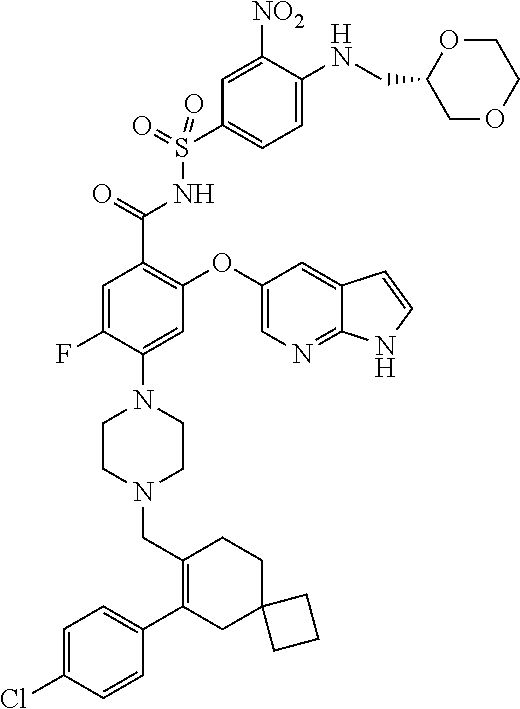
C1=C(Cl)C=CC(C2=C(CN3CCN(C4=CC(OC5=CN=C6C(=C5)C=CN6)=C(C(=O)NS(C5=CC=C(NCC6COCCO6)C([NO2])=C5)(=O)=O)C=C4F)CC3)CCC3(C2)CCC3)=C1
